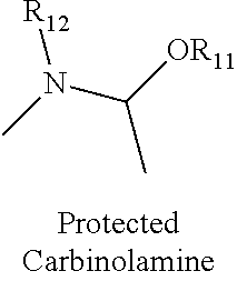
CC(N(C)[R12])[OR11]
